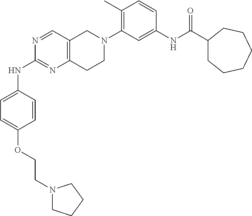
C(COC1=CC=C(NC2=NC3=C(C=N2)CN(C2=C(C)C=CC(NC(C4CCCCCC4)=O)=C2)CC3)C=C1)N1CCCC1
